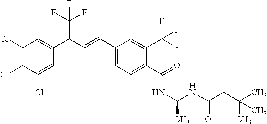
C1(Cl)=C(Cl)C(Cl)=CC(C(C=CC2=CC=C(C(=O)NC(NC(CC(C)(C)C)=O)C)C(C(F)(F)F)=C2)C(F)(F)F)=C1
